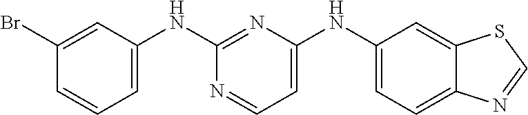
C1(NC2=CC=NC(NC3=CC=CC(Br)=C3)=N2)=CC=C2C(=C1)SC=N2
